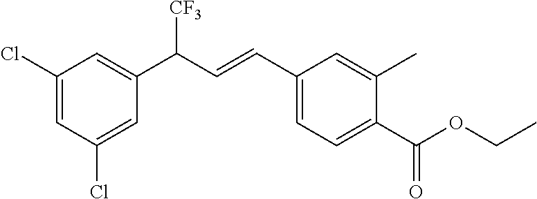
C1(C(=O)OCC)=CC=C(C=CC([CF3])C2=CC(Cl)=CC(Cl)=C2)C=C1C
